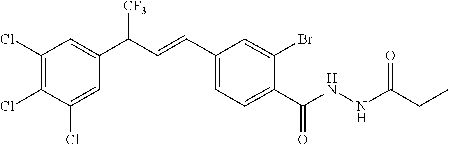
C1(Cl)=C(Cl)C(Cl)=CC(C(C=CC2=CC=C(C(NNC(CC)=O)=O)C(Br)=C2)[CF3])=C1
